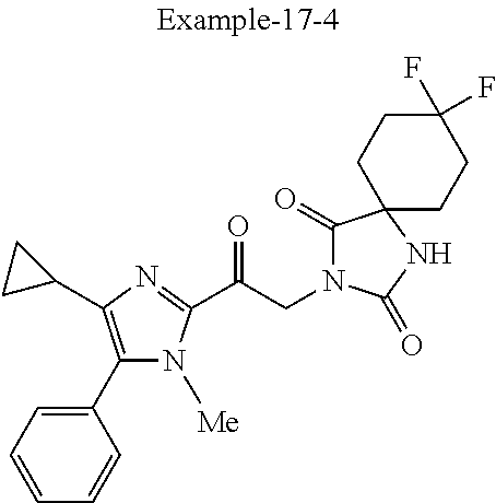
C1=CC=C(C2=C(C3CC3)N=C(C(CN3C(=O)C4(NC3=O)CCC(F)(F)CC4)=O)N2[Me])C=C1
